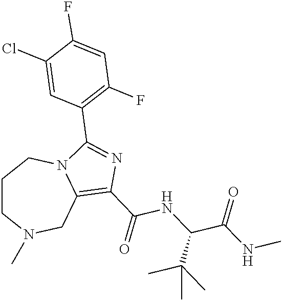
C1CN(C)CC2=C(C(=O)NC(C(NC)=O)C(C)(C)C)N=C(C3=C(F)C=C(F)C(Cl)=C3)N2C1
